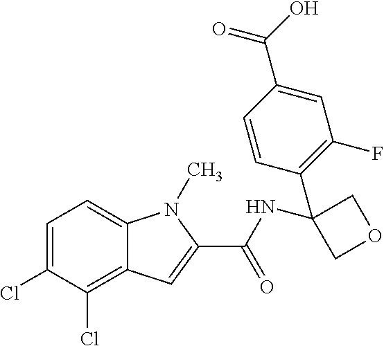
C1=C(Cl)C(Cl)=C2C(=C1)N(C)C(C(NC1(C3=C(F)C=C(C(=O)O)C=C3)COC1)=O)=C2
